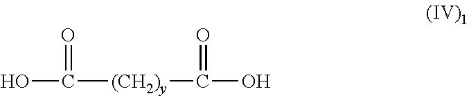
OC(=O)[(CH2)y]C(=O)O
